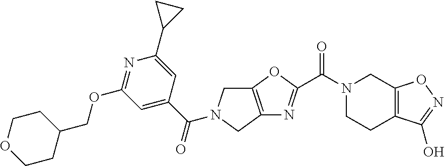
C1CC(COC2=NC(C3CC3)=CC(C(=O)N3CC4=C(C3)N=C(C(=O)N3CCC5=C(C3)ON=C5O)O4)=C2)CCO1
